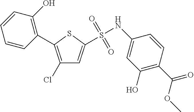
C1(Cl)=C(C2=C(O)C=CC=C2)SC(S(NC2=CC(O)=C(C(OC)=O)C=C2)(=O)=O)=C1
